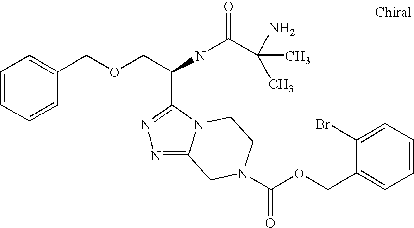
C1=CC=CC(COCC(NC(C(N)(C)C)=O)C2=NN=C3N2CCN(C(OCC2=CC=CC=C2Br)=O)C3)=C1
